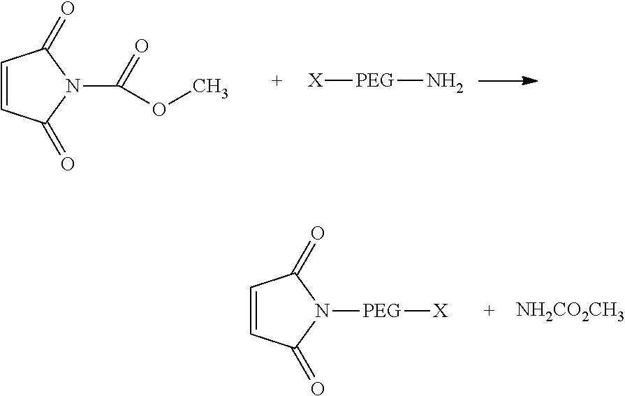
C1=CC(=O)N(C(OC)=O)C1=O.[X][PEG]N.C1=CC(=O)N([PEG][X])C1=O.[NH2CO2CH3]
